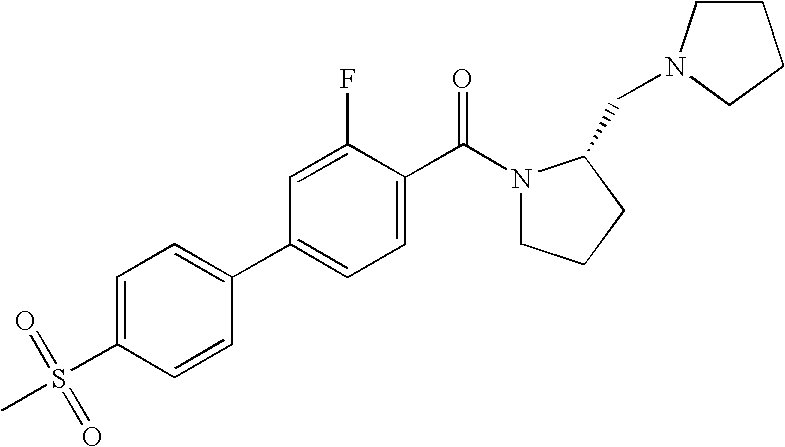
C1=C(C2=CC=C(C(N3CCCC3CN3CCCC3)=O)C(F)=C2)C=CC(S(C)(=O)=O)=C1
